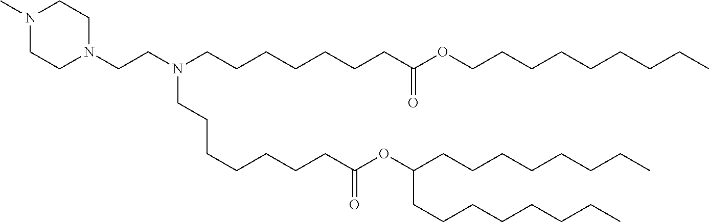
C(CCC)CCCCC(OC(CCCCCCCN(CCCCCCCC(=O)OCCCCCCCCC)CCN1CCN(C)CC1)=O)CCCCCCCC
